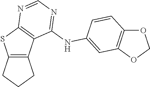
C12=C(C3=C(S1)N=CN=C3NC1=CC3=C(OCO3)C=C1)CCC2
